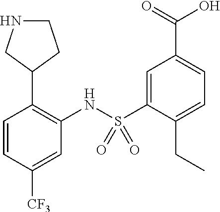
C1=CC([CF3])=CC(NS(C2=CC(C(=O)O)=CC=C2CC)(=O)=O)=C1C1CCNC1
